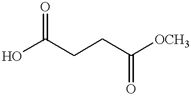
O=C(O)CCC([OCH3])=O
